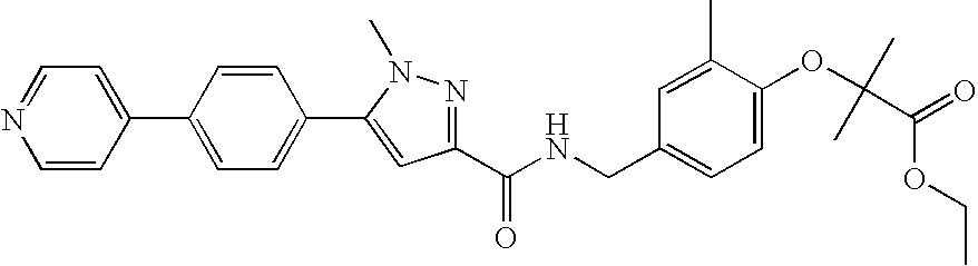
C1(C2=CC=C(C3=CC(C(NCC4=CC=C(OC(C(=O)OCC)(C)C)C(C)=C4)=O)=NN3C)C=C2)=CC=NC=C1
